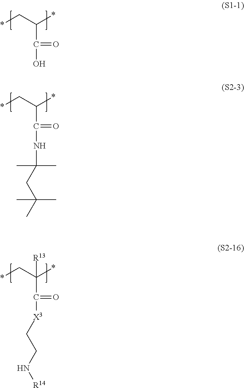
*CC(*)C(O)=O.*CC(*)C(NC(C)(C)CC(C)(C)C)=O.*CC(*)(C([X3]CCN[R14])=O)[R13]
